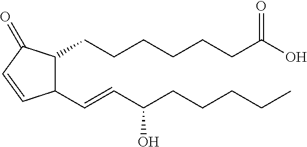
C1(C=CC(CCCCC)O)C(CCCCCCC(O)=O)C(=O)C=C1
